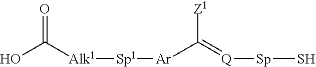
OC([Alk1][Sp1][Ar]C([Z1])=[Q][Sp]S)=O
